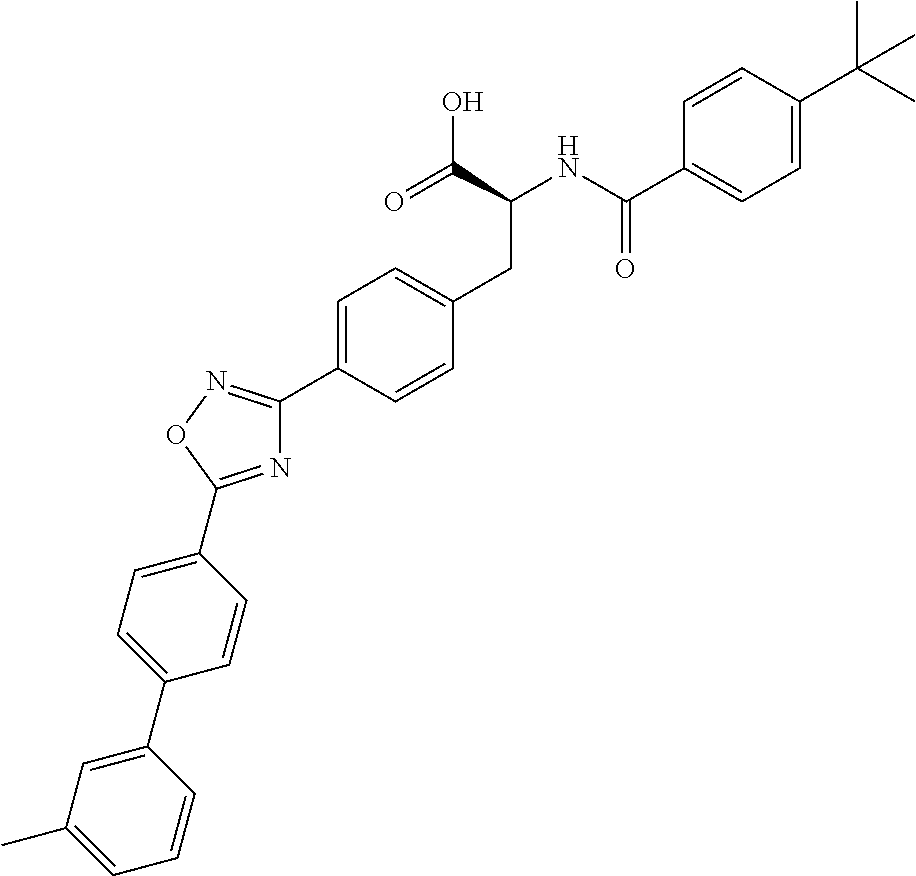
C1=CC(C(NC(CC2=CC=C(C3=NOC(C4=CC=C(C5=CC(C)=CC=C5)C=C4)=N3)C=C2)C(=O)O)=O)=CC=C1C(C)(C)C
